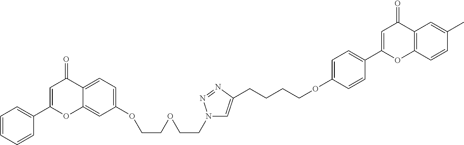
C1(=O)C2=CC=C(OCCOCCN3C=C(CCCCOC4=CC=C(C5=CC(=O)C6=C(O5)C=CC(C)=C6)C=C4)N=N3)C=C2OC(C2=CC=CC=C2)=C1
